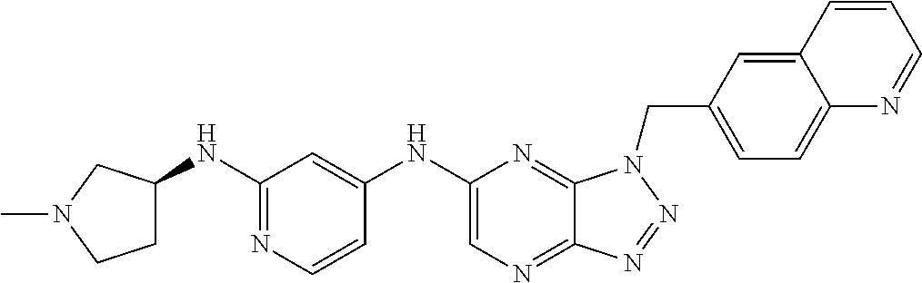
C1(NC2=CC(NC3CCN(C)C3)=NC=C2)=CN=C2C(=N1)N(CC1=CC=C3C(=C1)C=CC=N3)N=N2
